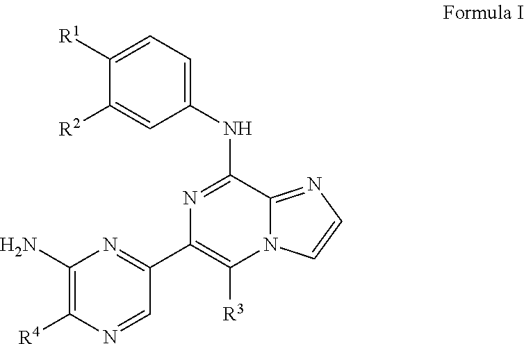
N12C(=NC=C1)C(NC1=CC=C([R1])C([R2])=C1)=NC(C1=NC(N)=C([R4])N=C1)=C2[R3]
